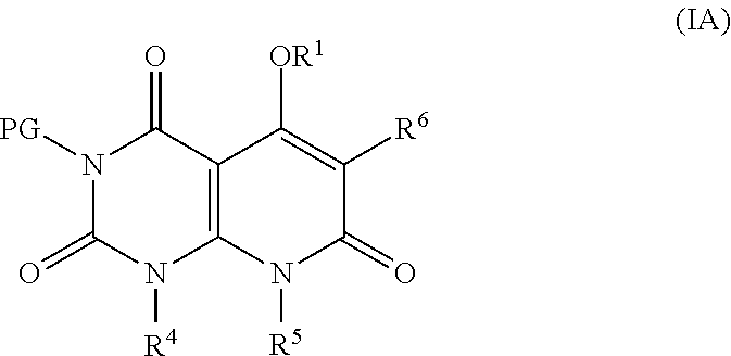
C12=C(N([R5])C(=O)C([R6])=C1[OR1])N([R4])C(=O)N([PG])C2=O
